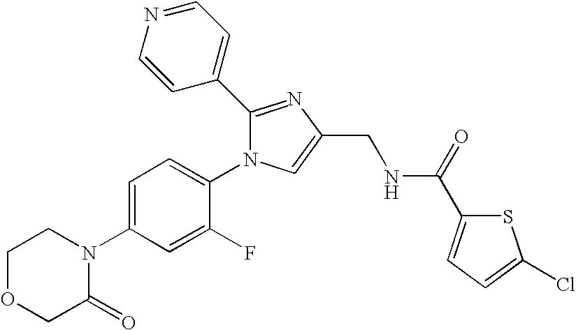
C1OCC(=O)N(C2=CC=C(N3C(C4=CC=NC=C4)=NC(CNC(C4=CC=C(Cl)S4)=O)=C3)C(F)=C2)C1
